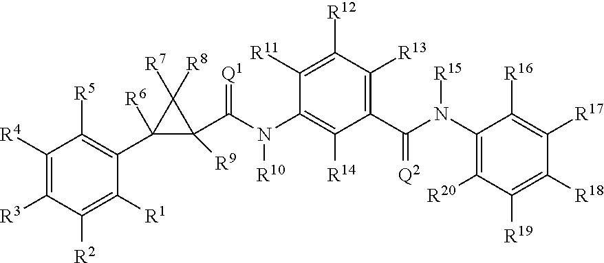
C1([R4])=C([R3])C([R2])=C([R1])C(C2([R6])C(C(N(C3=C([R14])C(C(N(C4=C([R20])C([R19])=C([R18])C([R17])=C4[R16])[R15])=[Q2])=C([R13])C([R12])=C3[R11])[R10])=[Q1])([R9])C2([R7])[R8])=C1[R5]
